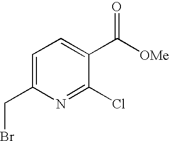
C1=C(CBr)N=C(Cl)C(C(=O)[OMe])=C1
